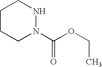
C(OCC)(N1NCCCC1)=O
